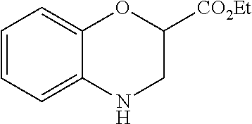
C1=CC=C2C(=C1)OC([CO2Et])CN2
